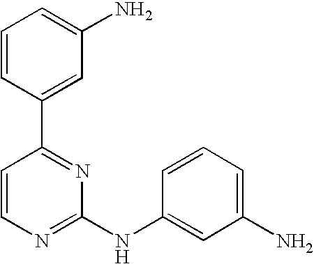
C1=CC(C2=NC(NC3=CC(N)=CC=C3)=NC=C2)=CC(N)=C1
